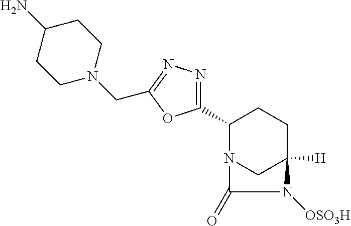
C1(C2=NN=C(CN3CCC(N)CC3)O2)N2CC([H])(CC1)N([OSO3H])C2=O
